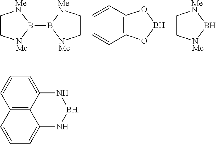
C1C[NMe]B(B2[NMe]CC[MeN]2)[MeN]1.C12=C(OBO1)C=CC=C2.C1C[NMe]B[MeN]1.C12=C3C(=CC=C1)N[BH]NC3=CC=C2
